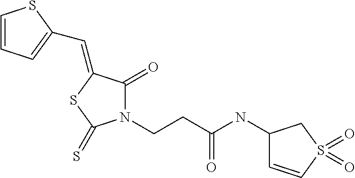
C1=CC=C(C=C2C(=O)N(CCC(NC3C=CS(=O)(=O)C3)=O)C(=S)S2)S1
